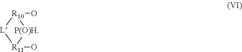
[R11]1(O)[P(O)H][R10](O)[L]1
